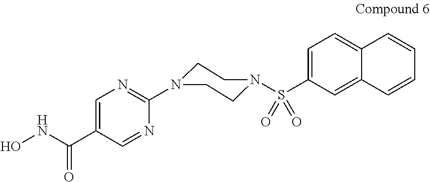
C1=C(C(=O)NO)C=NC(N2CCN(S(C3=CC=C4C(=C3)C=CC=C4)(=O)=O)CC2)=N1
